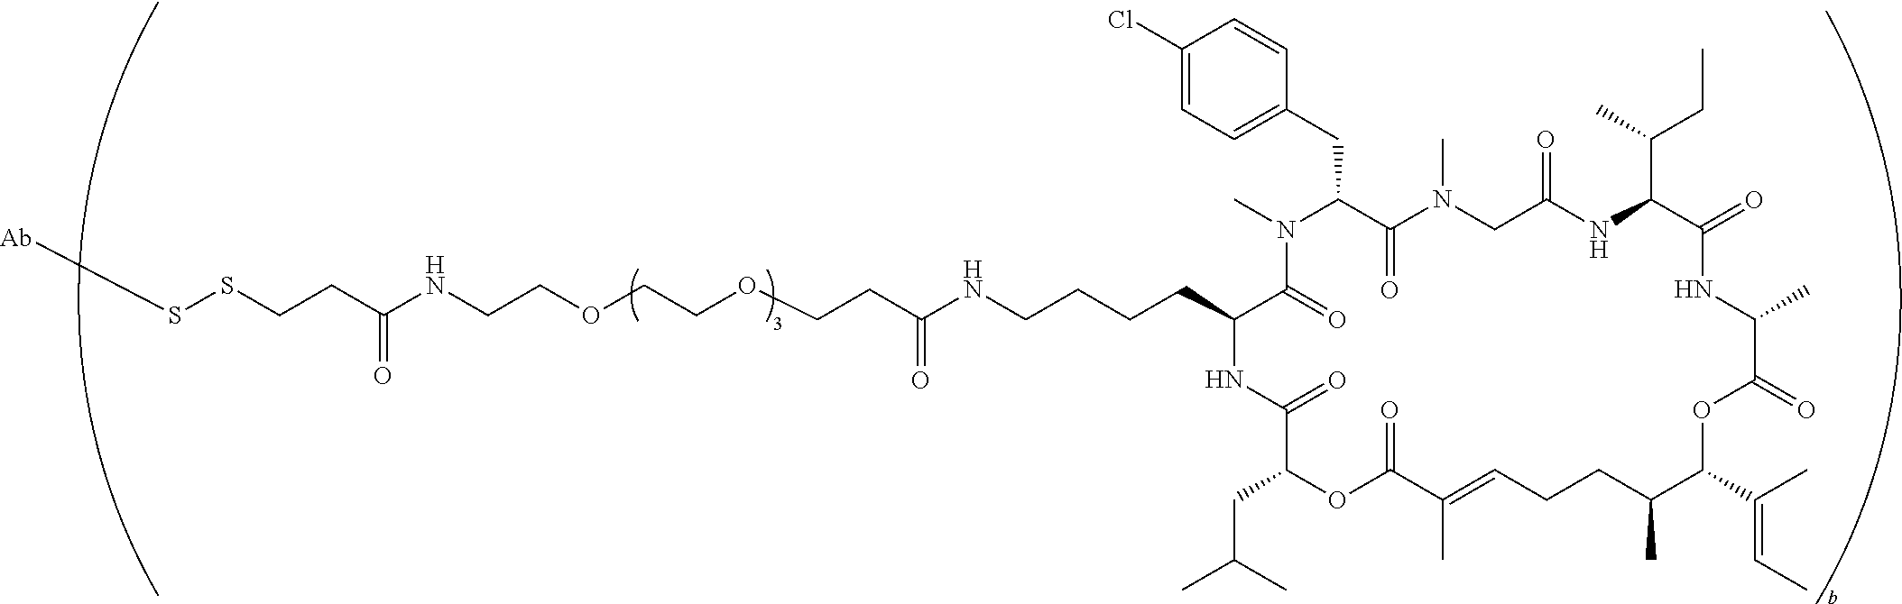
CN1C(CC2=CC=C(Cl)C=C2)C(=O)N(C)CC(=O)NC(C(C)CC)C(=O)NC(C)C(=O)OC(C(=CC)C)C(C)CCC=C(C)C(=O)OC(CC(C)C)C(=O)NC(CCCCNC(CCOCCOCCNC(CCSS[Ab])=O)=O)C1=O
